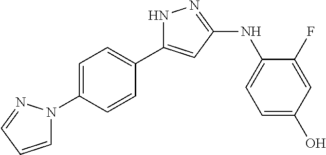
N1C(C2=CC=C(N3C=CC=N3)C=C2)=CC(NC2=CC=C(O)C=C2F)=N1
